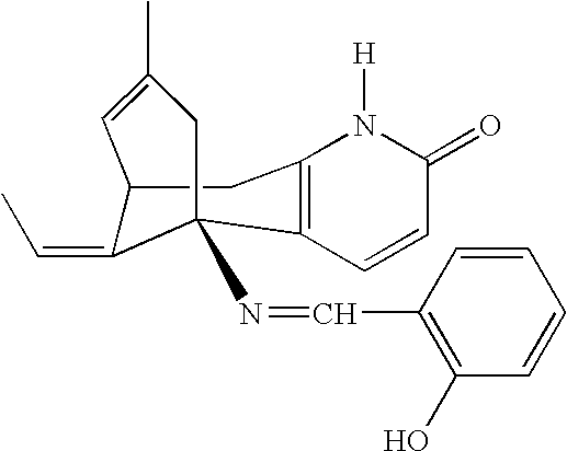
C1=CC(=O)N([H])C2=C1C1(N=CC3=C(O)C=CC=C3)C(=CC)C(C2)C=C(C)C1
